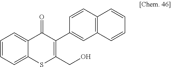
C1=CC=C2C(=C1)C(=O)C(C1=CC3=C(C=C1)C=CC=C3)=C(CO)S2
